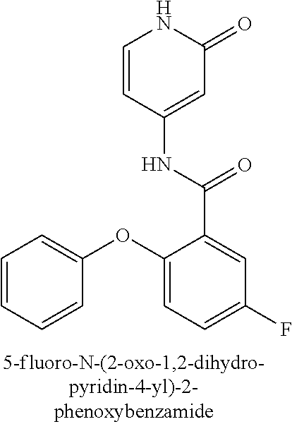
C1=CC=CC(OC2=CC=C(F)C=C2C(=O)NC2=CC(=O)NC=C2)=C1
